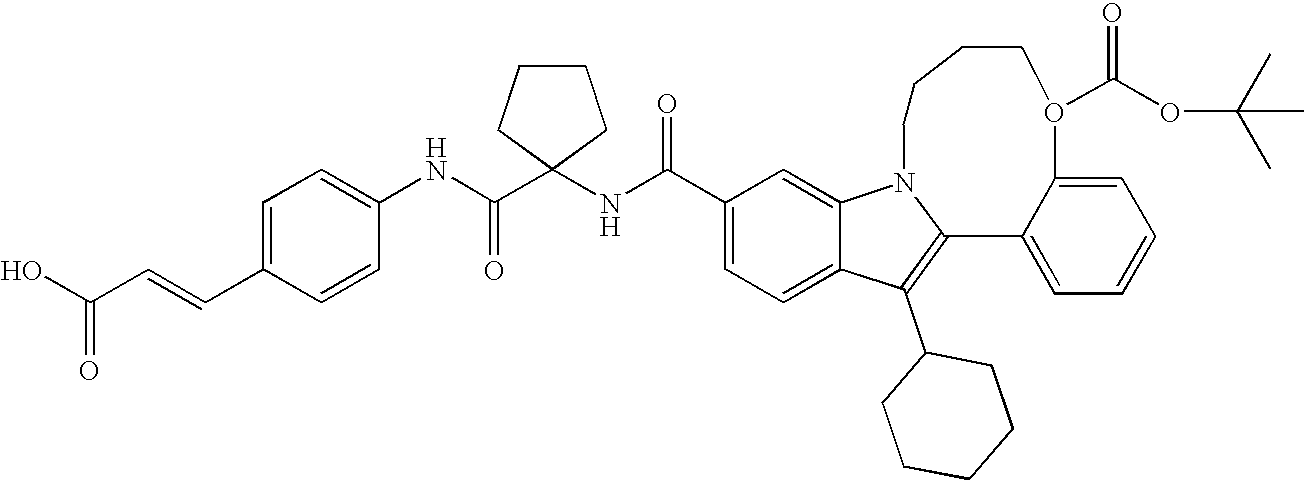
C1(C(NC2(C(NC3=CC=C(C=CC(O)=O)C=C3)=O)CCCC2)=O)=CC=C2C(=C1)N1CCCCO(C(OC(C)(C)C)=O)C3=CC=CC=C3C1=C2C1CCCCC1
